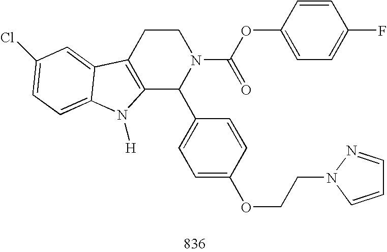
C12=C(CCN(C(OC3=CC=C(F)C=C3)=O)C1C1=CC=C(OCCN3C=CC=N3)C=C1)C1=CC(Cl)=CC=C1N2[H]
